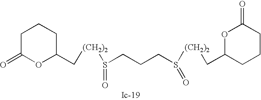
C1C(=O)OC(C[(CH2)2]S(CCCS([(CH2)2]CC2CCCC(=O)O2)=O)=O)CC1
